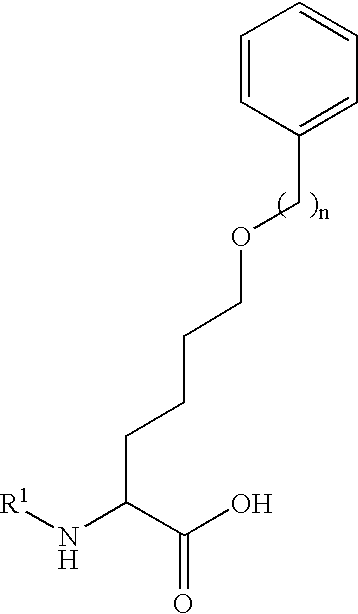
C1=CC(COCCCCC(C(O)=O)N[R1])=CC=C1
